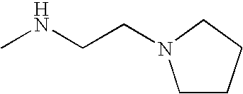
C1CCCN1CCNC
